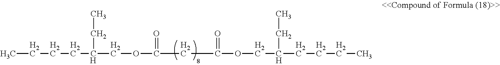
O(C(CC(=O)OCC(CCCC)CC)=O)CC(CCCC)CC
